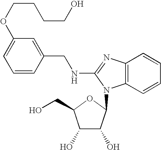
C1=C(OCCCCO)C=C(CNC2=NC3=C(N2C2C(O)C(O)C(CO)O2)C=CC=C3)C=C1
